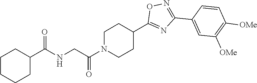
C1C(C(NCC(N2CCC(C3=NC(C4=CC([OMe])=C([OMe])C=C4)=NO3)CC2)=O)=O)CCCC1
